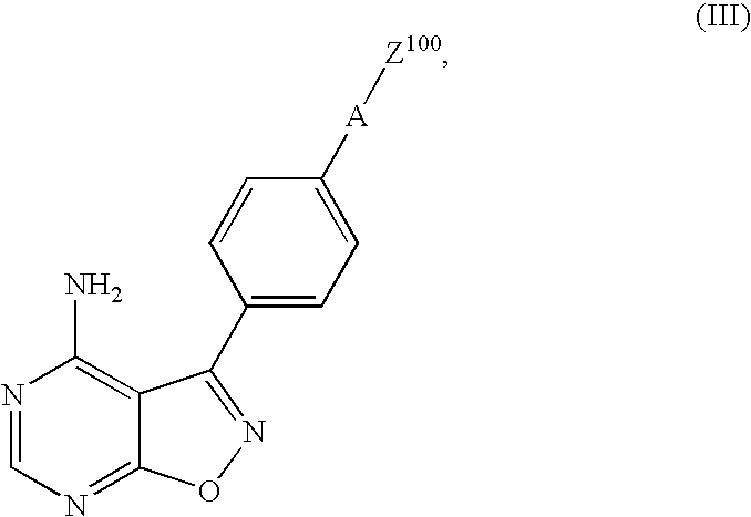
N1=CN=C2C(=C1N)C(C1=CC=C([A][Z100])C=C1)=NO2
